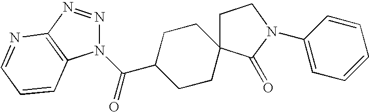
N1(C(C2CCC3(CC2)CCN(C2=CC=CC=C2)C3=O)=O)N=NC2=C1C=CC=N2
